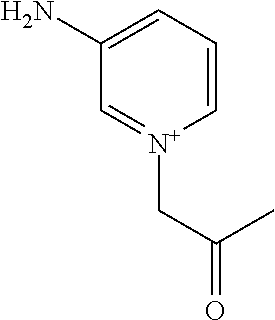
C1=C(N)C=[N+](CC(C)=O)C=C1
